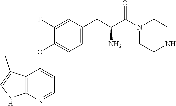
C1(F)=CC(CC(C(N2CCNCC2)=O)N)=CC=C1OC1=CC=NC2=C1C(C)=CN2
